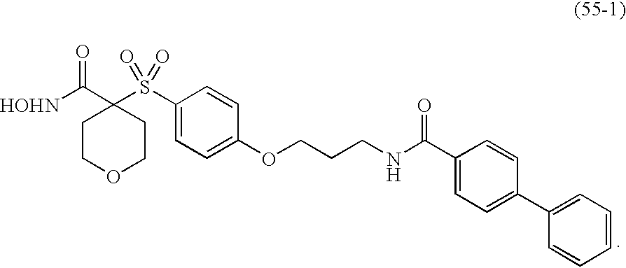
C1COCCC1(C([HOHN])=O)S(C1=CC=C(OCCCNC(C2=CC=C(C3=CC=CC=C3)C=C2)=O)C=C1)(=O)=O
